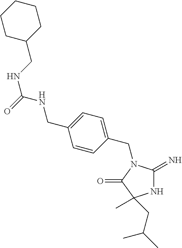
C1=CC(CN2C(=N)NC(C)(CC(C)C)C2=O)=CC=C1CNC(=O)NCC1CCCCC1
